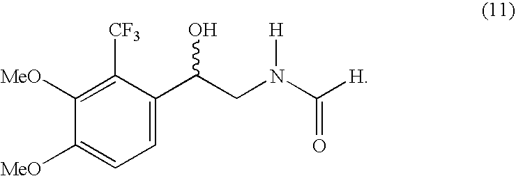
C1([MeO])=CC=C(C(CN(C([H])=O)[H])O)C([CF3])=C1[MeO]
